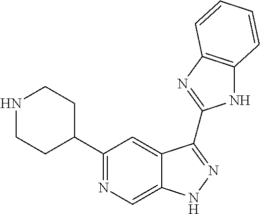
C1(C2=NC=C3C(=C2)C(C2=NC4=C(N2)C=CC=C4)=NN3)CCNCC1
